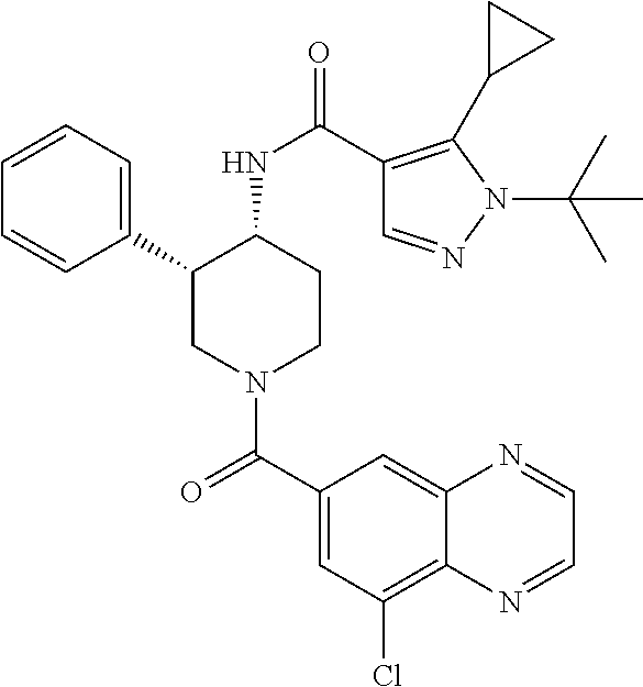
C1=CC=C(C2CN(C(C3=CC(Cl)=C4C(=C3)N=CC=N4)=O)CCC2NC(=O)C2=C(C3CC3)N(C(C)(C)C)N=C2)C=C1
